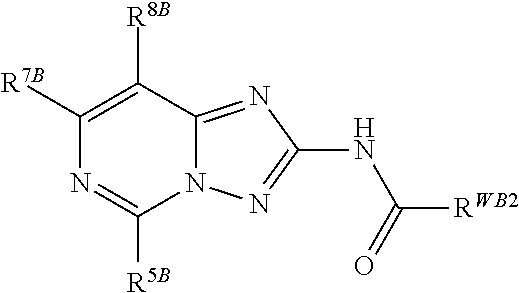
C1([R7B])=C([R8B])C2=NC(NC(=O)[RWB2])=NN2C([R5B])=N1
